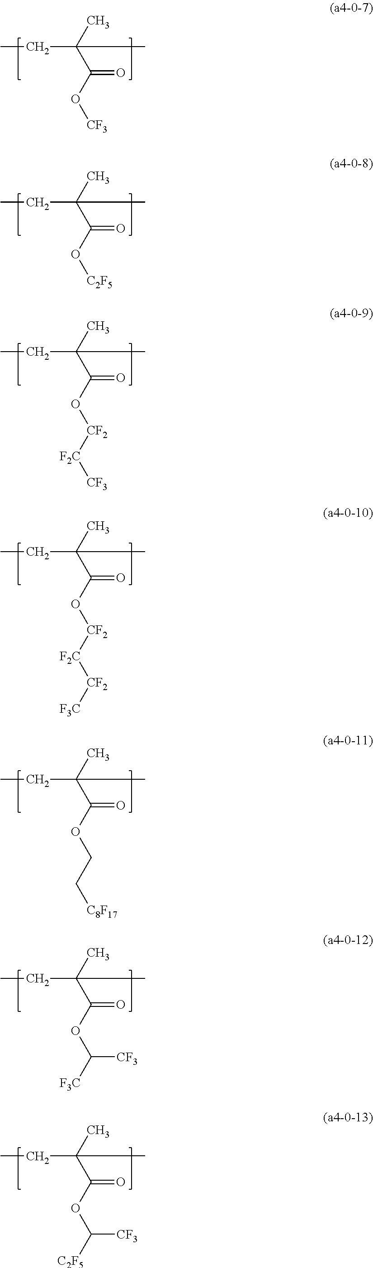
C(C(C)(C(O[CF3])=O)C)C.C(C(C)(C(O[C2F5])=O)C)C.C(C(C)(C(O[CF2][F2C][CF3])=O)C)C.C(C(C)(C(O[CF2][F2C][CF2][F3C])=O)C)C.C(C(C)(C(OCC[C8F17])=O)C)C.C(C(C)(C(OC([F3C])[CF3])=O)C)C.C(C(C)(C(OC([C2F5])[CF3])=O)C)C
